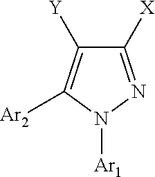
C1([X])=NN([Ar1])C([Ar2])=C1[Y]
